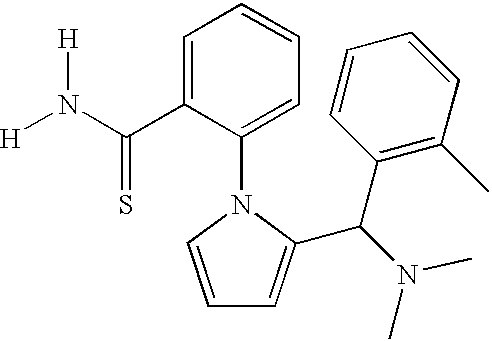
[H]N(C(C1=CC=CC=C1N1C=CC=C1C(C1=C(C)C=CC=C1)N(C)C)=S)[H]
